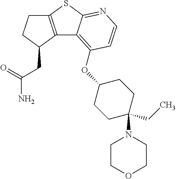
C1C2=C(C(CC(N)=O)C1)C1=C(OC3CCC(CC)(N4CCOCC4)CC3)C=CN=C1S2
